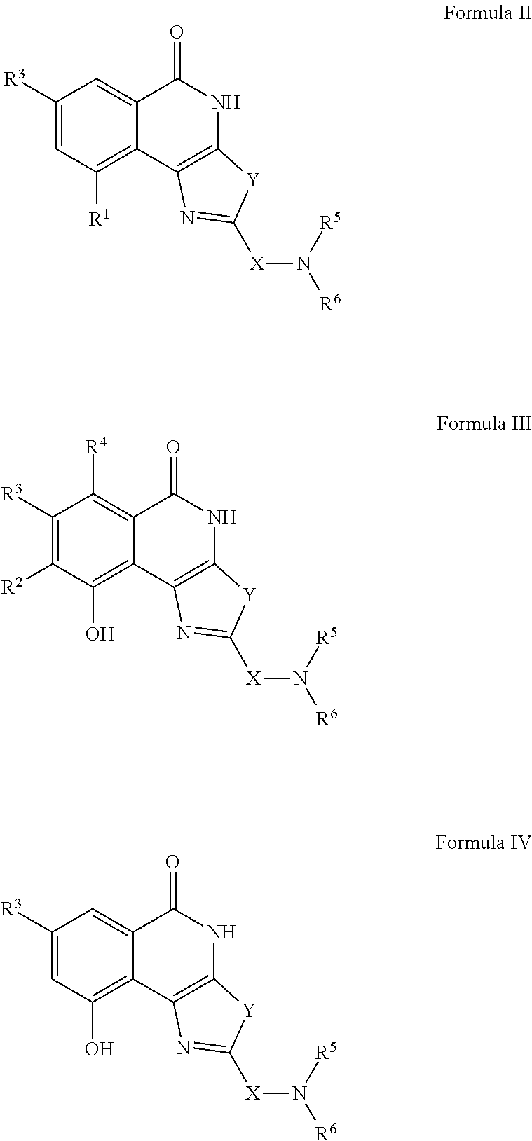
C1([R3])=CC([R1])=C2C(=C1)C(=O)NC1=C2N=C([X]N([R6])[R5])[Y]1.C1([R3])=C([R2])C(O)=C2C(=C1[R4])C(=O)NC1=C2N=C([X]N([R6])[R5])[Y]1.C1([R3])=CC(O)=C2C(=C1)C(=O)NC1=C2N=C([X]N([R6])[R5])[Y]1
